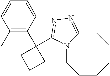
N12CCCCCCC1=NN=C2C1(C2=C(C)C=CC=C2)CCC1
